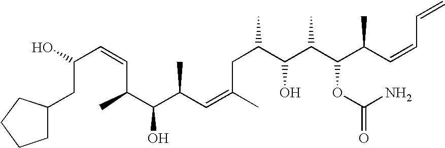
C(C=CC(C(C(C=C(C)CC(C)C(C(C(C(C=CC=C)C)OC(=O)N)C)O)C)O)C)(CC1CCCC1)O
